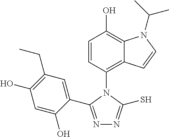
C1=CC(N2C(C3=CC(CC)=C(O)C=C3O)=NN=C2S)=C2C(=C1O)N(C(C)C)C=C2
